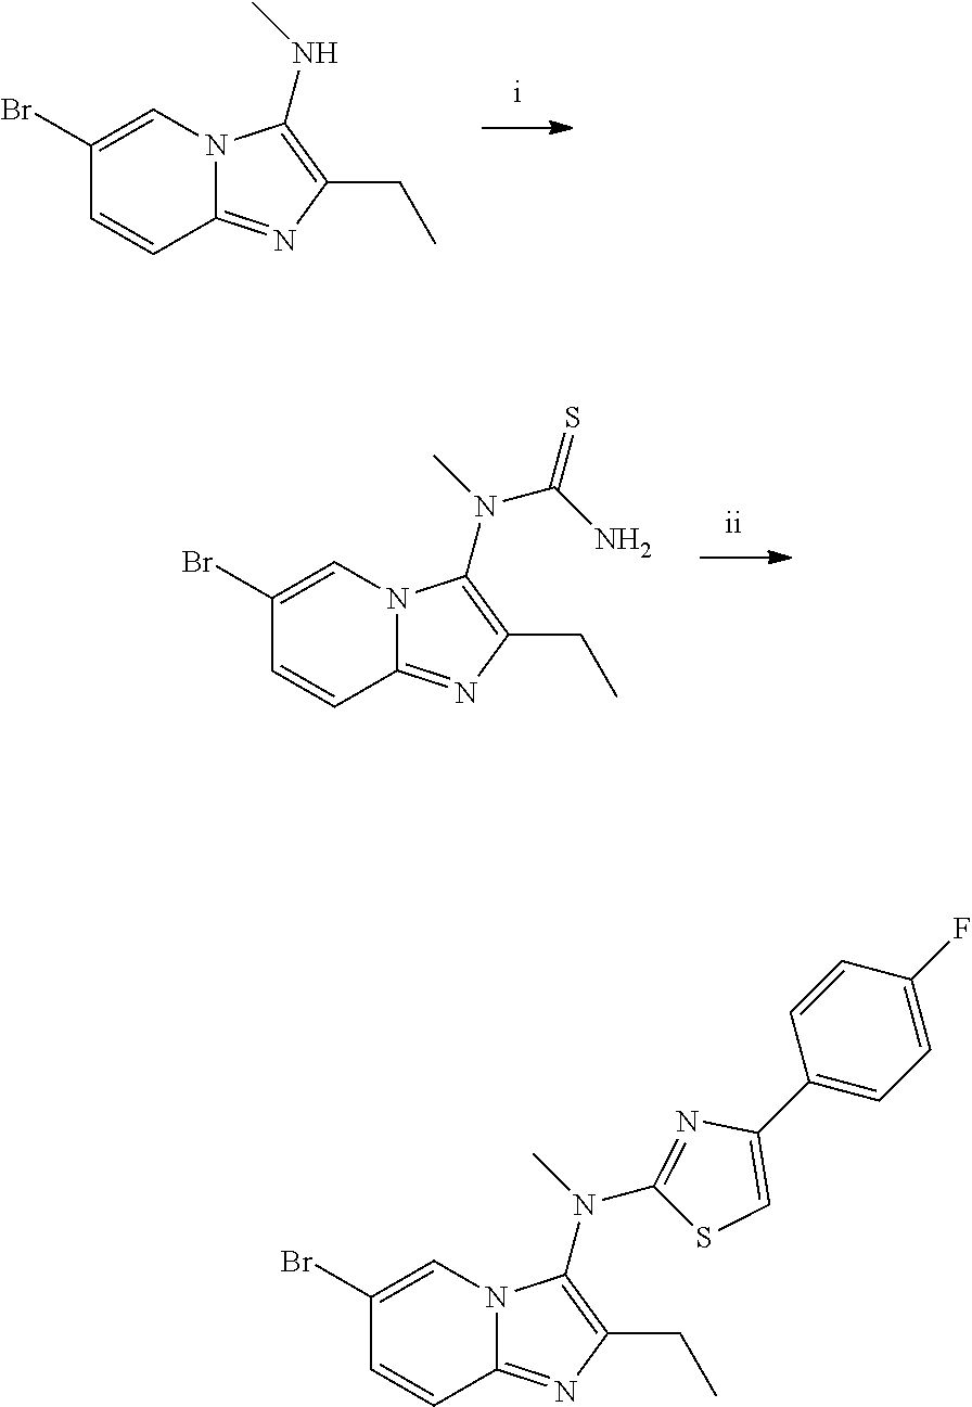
C1(Br)=CN2C(=NC(CC)=C2NC)C=C1.C1(Br)=CN2C(=NC(CC)=C2N(C)C(=S)N)C=C1.C1(Br)=CN2C(=NC(CC)=C2N(C)C2=NC(C3=CC=C(F)C=C3)=CS2)C=C1
